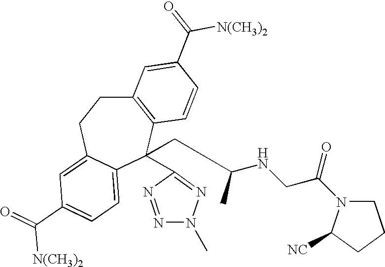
C12=C(C(CC(C)NCC(=O)N3CCCC3[CN])(C3=NN(C)N=N3)C3=CC=C(C(=O)[N(CH3)2])C=C3CC1)C=CC(C(=O)[N(CH3)2])=C2
